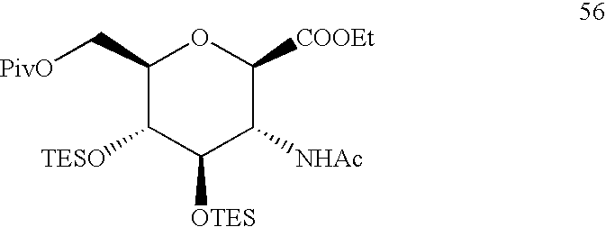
C1(C[PivO])C([TESO])C([OTES])C([NHAc])C([COOEt])O1
